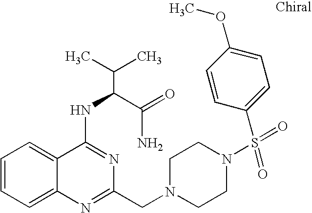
C1=CC=C2C(=C1)C(NC(C(N)=O)C(C)C)=NC(CN1CCN(S(=O)(=O)C3=CC=C(OC)C=C3)CC1)=N2
